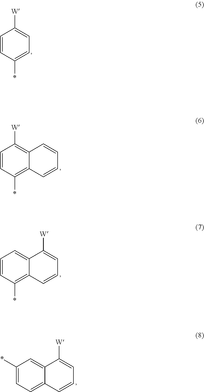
[W]C1=CC=C(*)C=C1.[W]C1=C2C(=C(*)C=C1)C=CC=C2.[W]C1=CC=CC2=C(*)C=CC=C21.[W]C1=CC=CC2=CC=C(*)C=C21
